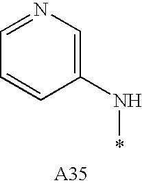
N1=CC=CC(N*)=C1
